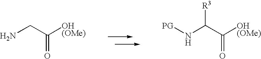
NCC([OH(OMe)])=O.N(C(C([OH(OMe)])=O)[R3])[PG]
